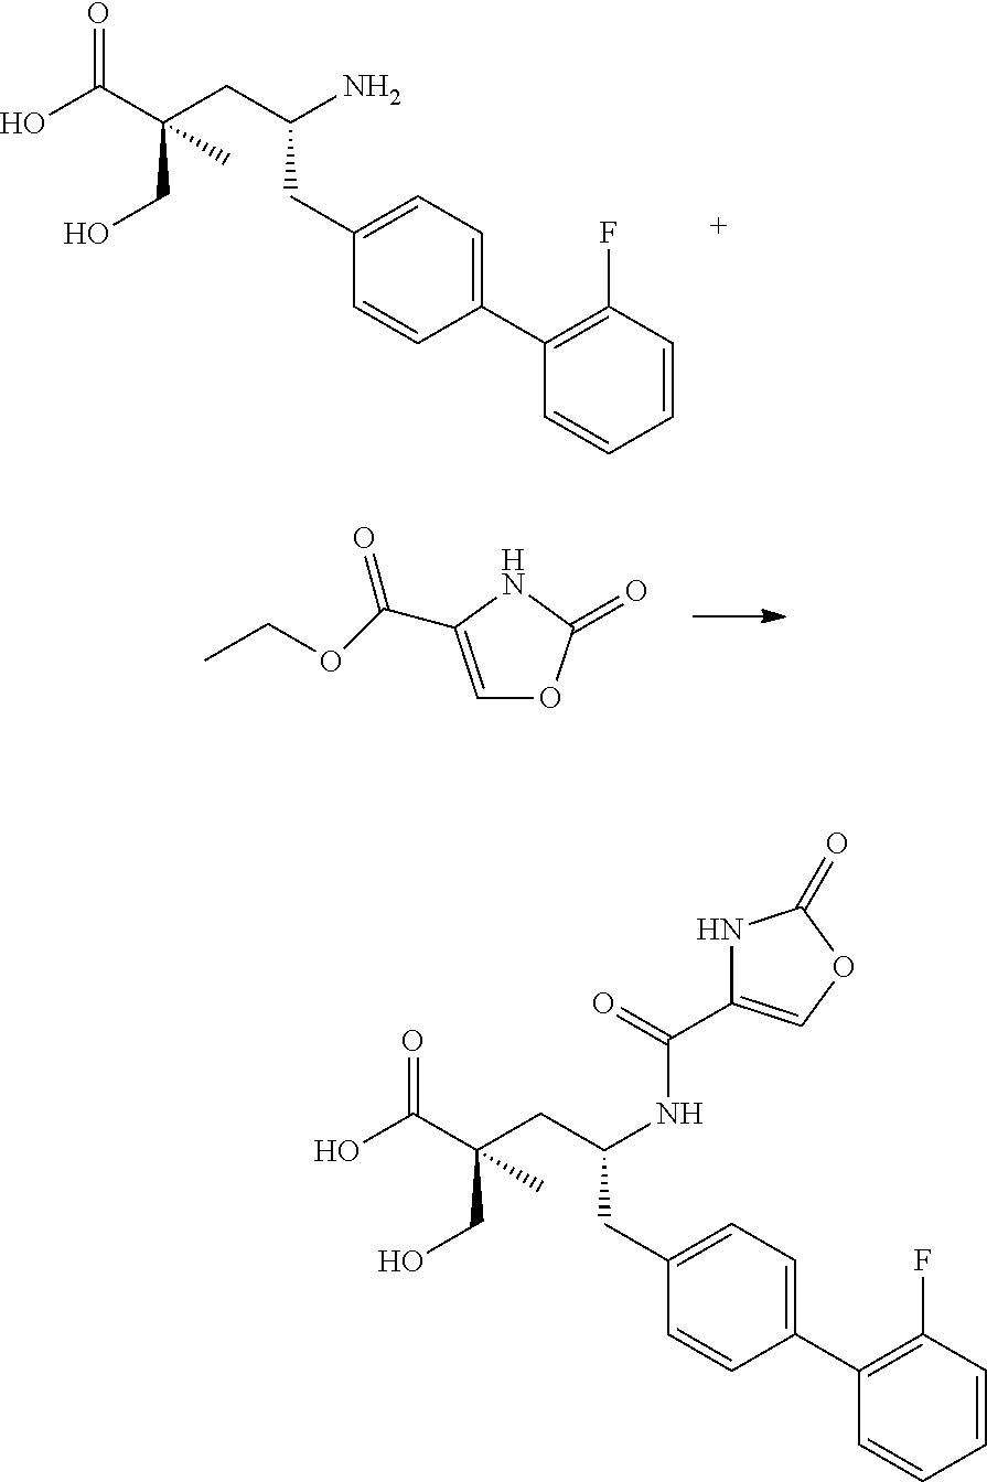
C1=CC=CC(F)=C1C1=CC=C(CC(CC(C(O)=O)(CO)C)N)C=C1.C1=C(C(OCC)=O)NC(=O)O1.C1=CC=CC(F)=C1C1=CC=C(CC(CC(C(O)=O)(CO)C)NC(=O)C2=COC(=O)N2)C=C1
